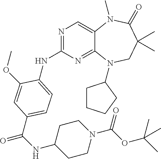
N1=C(NC2=CC=C(C(NC3CCN(C(OC(C)(C)C)=O)CC3)=O)C=C2OC)N=C2C(=C1)N(C)C(=O)C(C)(C)CN2C1CCCC1
